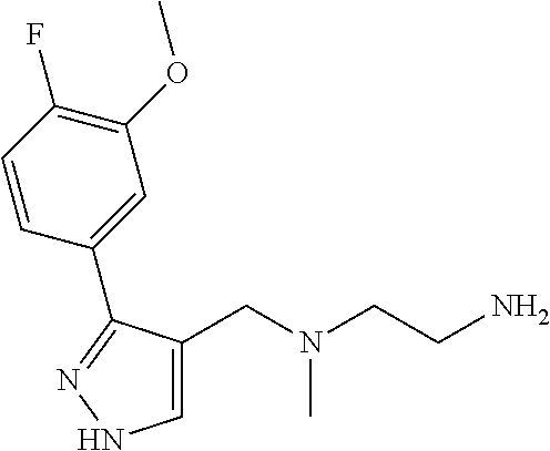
C1=C(CN(CCN)C)C(C2=CC(OC)=C(F)C=C2)=NN1
